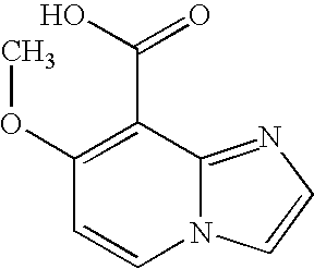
N12C(=NC=C1)C(C(O)=O)=C(OC)C=C2
